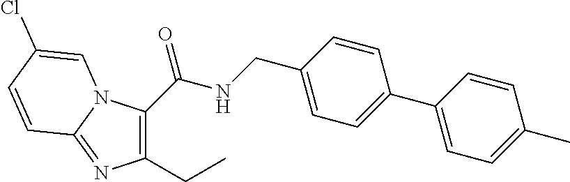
C1(C(=O)NCC2=CC=C(C3=CC=C(C)C=C3)C=C2)=C(CC)N=C2N1C=C(Cl)C=C2
